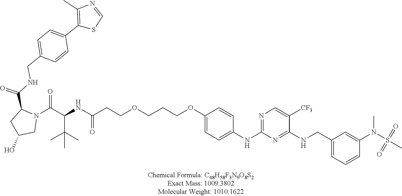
C1(NC2=NC=C([CF3])C(NCC3=CC=CC(N(S(C)(=O)=O)C)=C3)=N2)=CC=C(OCCCOCCC(NC(C(N2C(C(NCC3=CC=C(C4=C(C)N=CS4)C=C3)=O)CC(O)C2)=O)C(C)(C)C)=O)C=C1
